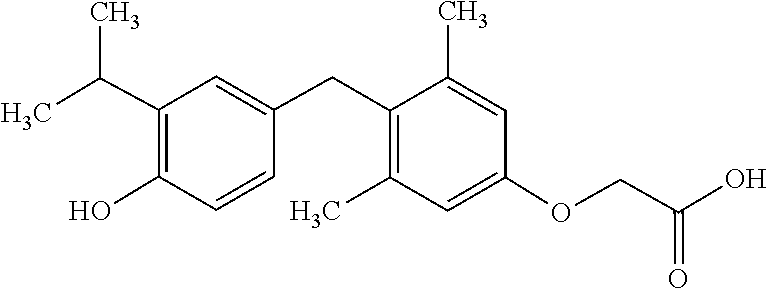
C1=C(CC2=C(C)C=C(OCC(=O)O)C=C2C)C=CC(O)=C1C(C)C
